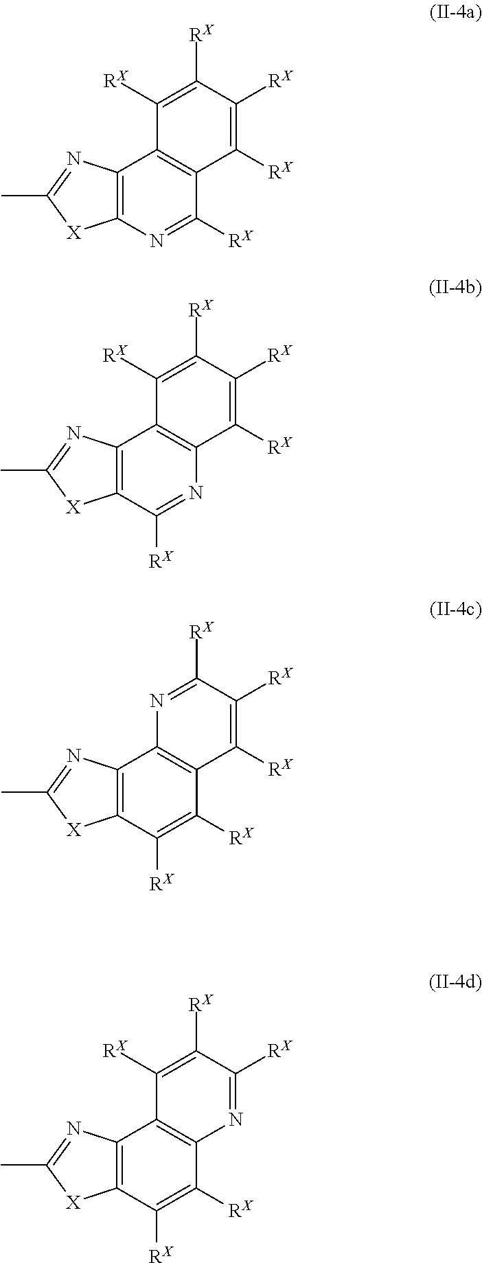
C12=C(N=C([RX])C3=C1C([RX])=C([RX])C([RX])=C3[RX])[X]C(C)=N2.C12=C(C([RX])=NC3=C1C([RX])=C([RX])C([RX])=C3[RX])[X]C(C)=N2.C12=C(C([RX])=C([RX])C3=C1N=C([RX])C([RX])=C3[RX])[X]C(C)=N2.C12=C(C([RX])=C([RX])C3=C1C([RX])=C([RX])C([RX])=N3)[X]C(C)=N2
